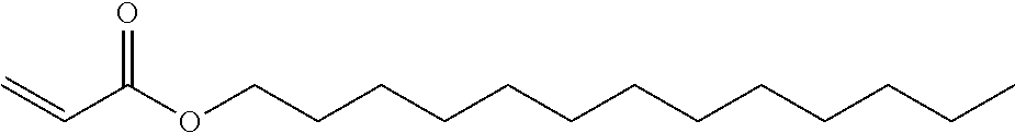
C(C(OCCCCCCCCCCCCC)=O)=C
